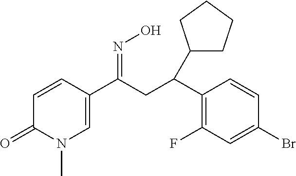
C1=CC(C(CC(C2=C(F)C=C(Br)C=C2)C2CCCC2)=NO)=CN(C)C1=O
